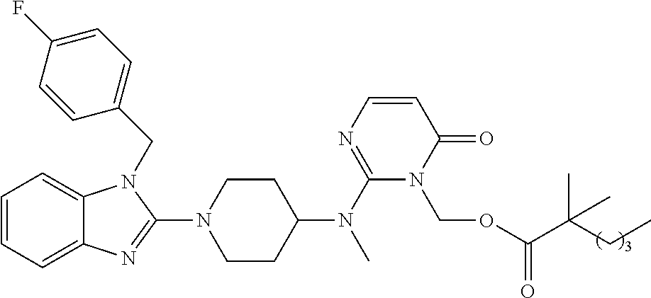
C1=CC=C2C(=C1)N(CC1=CC=C(F)C=C1)C(N1CCC(N(C3=NC=CC(=O)N3COC(C(C)(CC)C)=O)C)CC1)=N2
